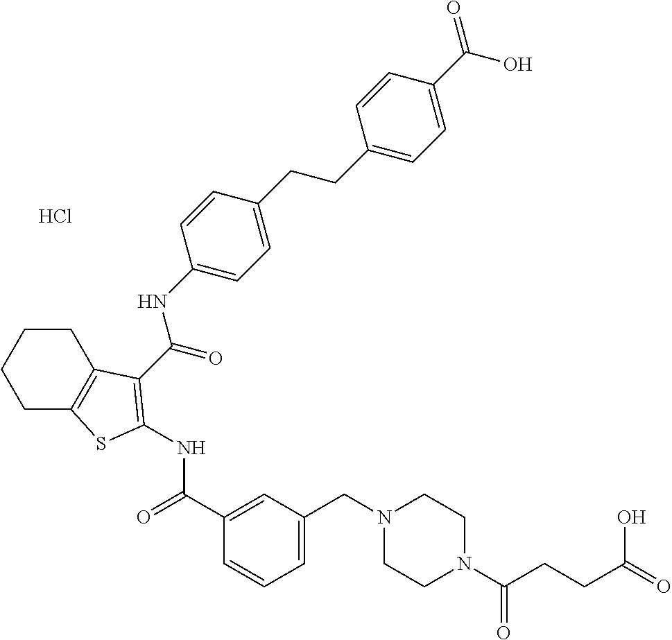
Cl.C1CC2=C(CC1)SC(NC(=O)C1=CC(CN3CCN(C(CCC(=O)O)=O)CC3)=CC=C1)=C2C(NC1=CC=C(CCC2=CC=C(C(=O)O)C=C2)C=C1)=O
